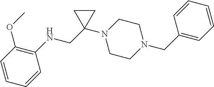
C1(OC)=C(NCC2(N3CCN(CC4=CC=CC=C4)CC3)CC2)C=CC=C1
